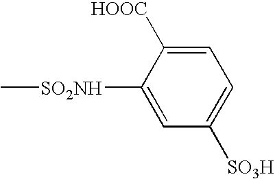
C1([SO2NH]C)=CC([SO3H])=CC=C1[HOOC]
